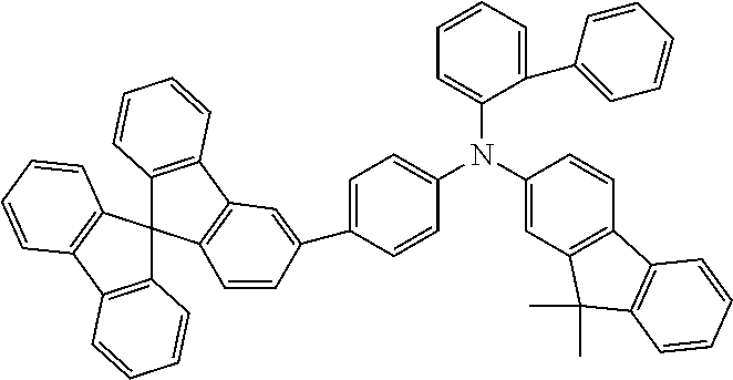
C1(N(C2=CC3=C(C=C2)C2=C(C3(C)C)C=CC=C2)C2=CC=C(C3=CC4=C(C5(C6=C4C=CC=C6)C4=C(C6=C5C=CC=C6)C=CC=C4)C=C3)C=C2)=CC=CC=C1C1=CC=CC=C1
